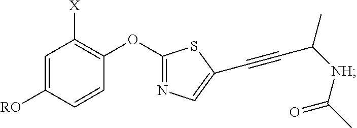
C1=C([RO])C=CC(OC2=NC=C(C#CC(C)[NH]C(=O)C)S2)=C1[X]
